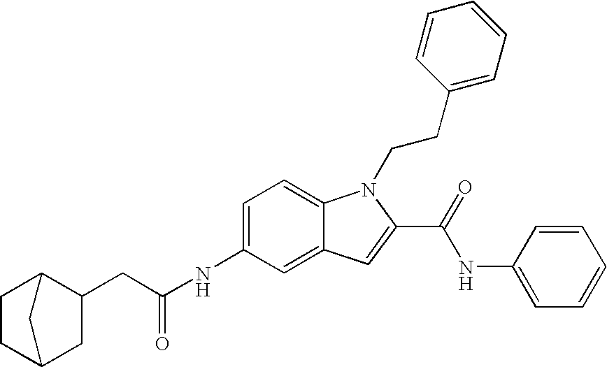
C1=C(NC(CC2CC3CCC2C3)=O)C=C2C(=C1)N(CCC1=CC=CC=C1)C(C(=O)NC1=CC=CC=C1)=C2
